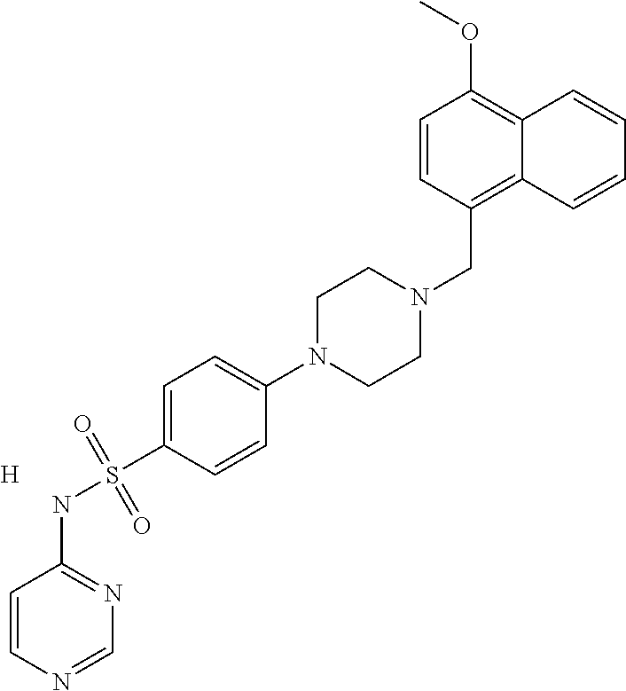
C1=CN=CN=C1NS(C1=CC=C(N2CCN(CC3=C4C(=C(OC)C=C3)C=CC=C4)CC2)C=C1)(=O)=O.[H]
